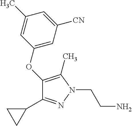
C1(OC2=CC([CN])=CC(C)=C2)=C(C)N(CCN)N=C1C1CC1
